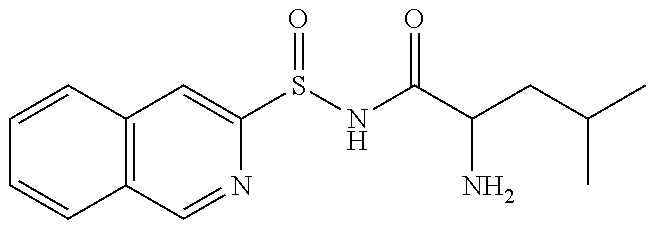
C12=C(C=NC(S(NC(C(CC(C)C)N)=O)=O)=C1)C=CC=C2
